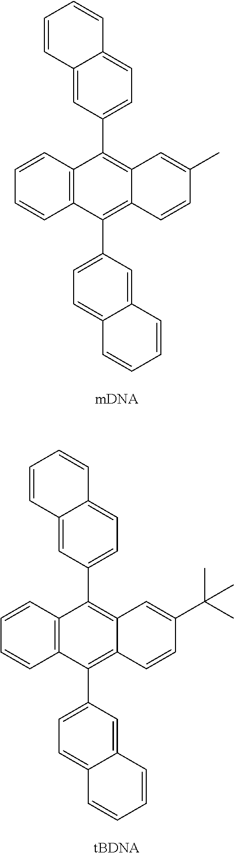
C12=CC(C3=C4C(=C(C5=CC=C6C(=C5)C=CC=C6)C5=C3C=CC=C5)C=CC(C)=C4)=CC=C1C=CC=C2.C12=CC(C3=C4C(=C(C5=CC=C6C(=C5)C=CC=C6)C5=C3C=CC=C5)C=CC(C(C)(C)C)=C4)=CC=C1C=CC=C2
